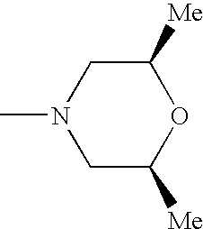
C1([Me])CN(C)CC([Me])O1
